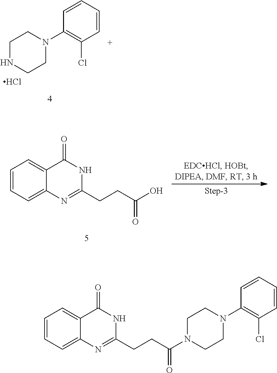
C1=CC=CC(N2CCNCC2)=C1Cl.Cl.C1=CC=C2C(=C1)C(=O)NC(CCC(=O)O)=N2.C1=CC=C2C(=C1)C(=O)NC(CCC(=O)N1CCN(C3=C(Cl)C=CC=C3)CC1)=N2
